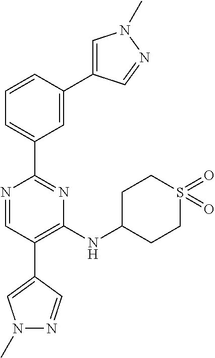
C1=C(C2=CC(C3=NC(NC4CCS(=O)(=O)CC4)=C(C4=CN(C)N=C4)C=N3)=CC=C2)C=NN1C
